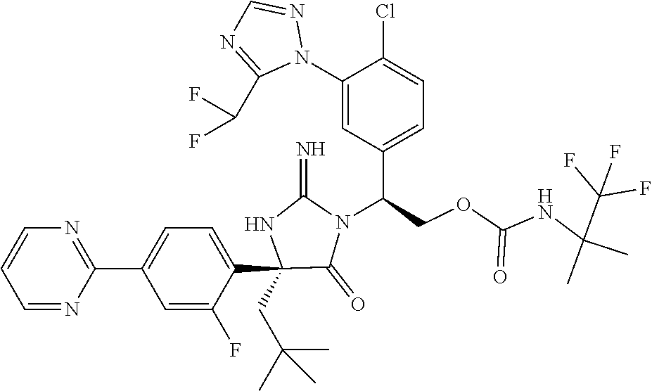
C1(C2=NC=CC=N2)=CC=C(C2(CC(C)(C)C)C(=O)N(C(COC(NC(C(F)(F)F)(C)C)=O)C3=CC=C(Cl)C(N4N=CN=C4C(F)F)=C3)C(=N)N2)C(F)=C1
